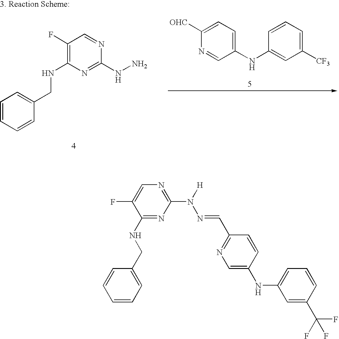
C1(F)=C(NCC2=CC=CC=C2)N=C(NN)N=C1.C1([OHC])=CC=C(NC2=CC([CF3])=CC=C2)C=N1.C1(F)=CN=C(N(N=CC2=NC=C(NC3=CC=CC(C(F)(F)F)=C3)C=C2)[H])N=C1NCC1=CC=CC=C1
